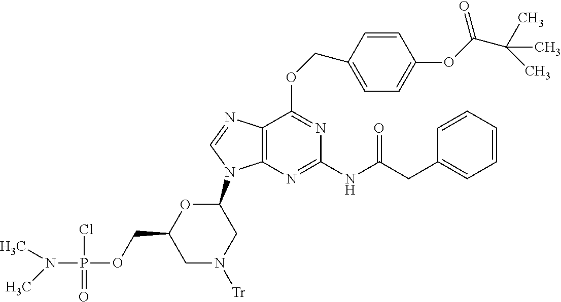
O(C1=NC(NC(CC2=CC=CC=C2)=O)=NC2=C1N=CN2C1OC(COP(Cl)(=O)N(C)C)CN([Tr])C1)CC1=CC=C(OC(=O)C(C)(C)C)C=C1
